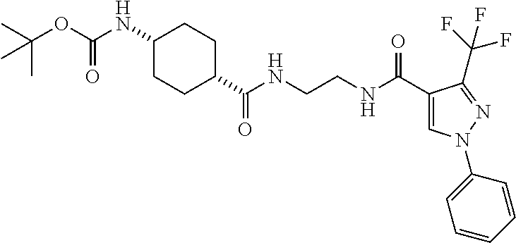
C1CC(C(NCCNC(C2=CN(C3=CC=CC=C3)N=C2C(F)(F)F)=O)=O)CCC1NC(=O)OC(C)(C)C
